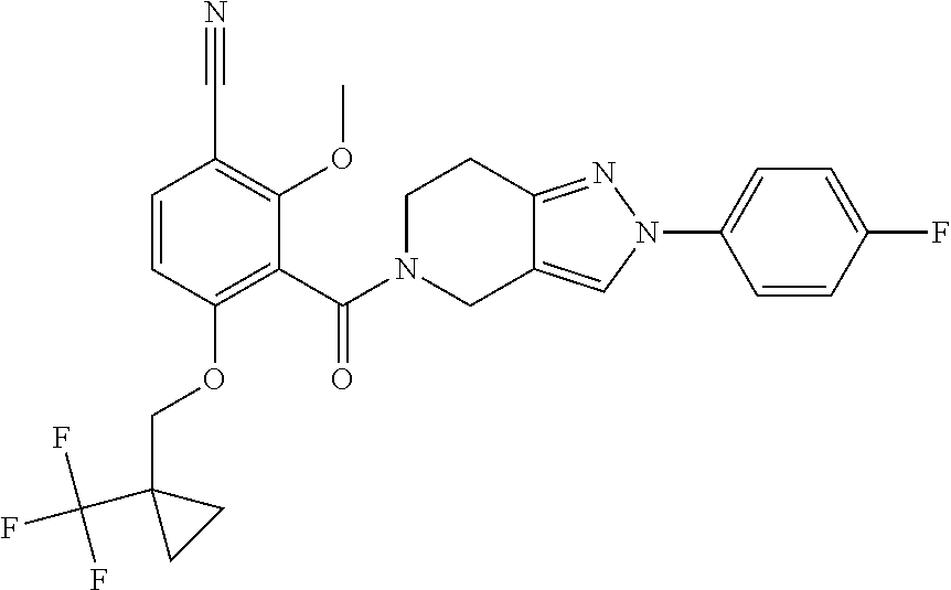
C1=CC(OCC2(C(F)(F)F)CC2)=C(C(N2CC3=CN(C4=CC=C(F)C=C4)N=C3CC2)=O)C(OC)=C1C#N
